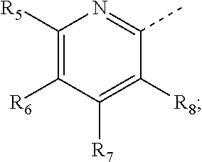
C1([R5])=C([R6])C([R7])=C([R8])C(C)=N1
